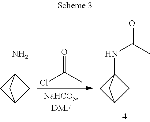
NC12CC(C1)C2.ClC(C)=O.N(C12CC(C1)C2)C(C)=O
